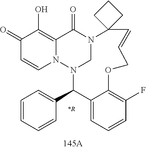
C1(=O)C=CN2C(=C1O)C(=O)N1CN2C(C2=CC=CC=C2)C2=CC=CC(F)=C2OCC=CC12CCC2
